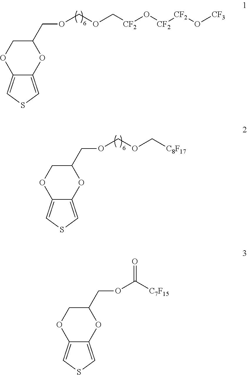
C1(COCOC[CF2]O[CF2][CF2]O[CF3])COC2=CSC=C2O1.C1(COCOC[C8F17])COC2=CSC=C2O1.C1(COC([C7F15])=O)COC2=CSC=C2O1
